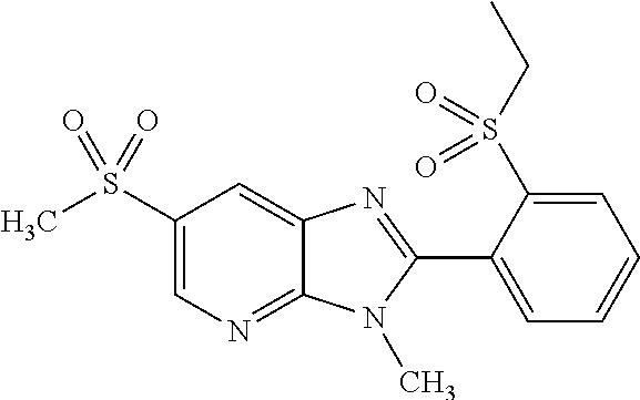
C1(S(C)(=O)=O)=CN=C2C(=C1)N=C(C1=CC=CC=C1S(CC)(=O)=O)N2C
